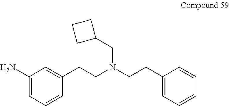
C1(N)=CC=CC(CCN(CCC2=CC=CC=C2)CC2CCC2)=C1
